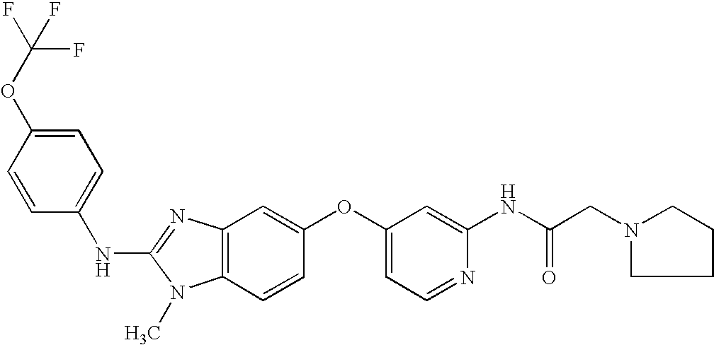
C1=C(OC(F)(F)F)C=CC(NC2=NC3=C(N2C)C=CC(OC2=CC=NC(NC(CN4CCCC4)=O)=C2)=C3)=C1
